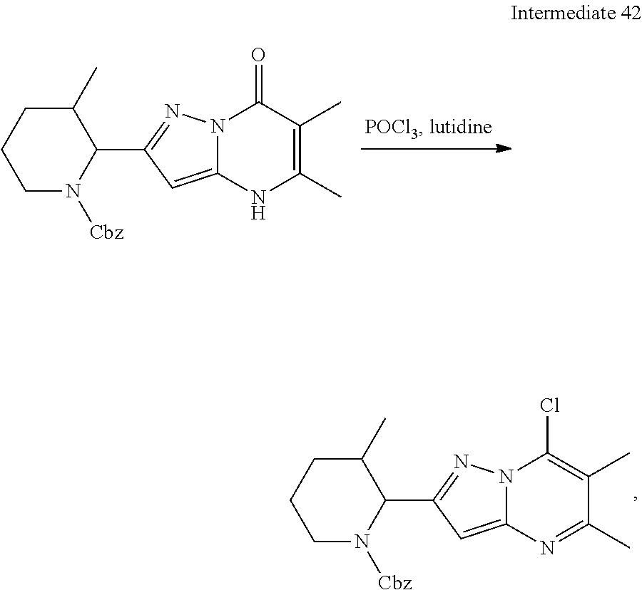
C1CC(C)C(C2=NN3C(=C2)NC(C)=C(C)C3=O)N([Cbz])C1.C1CC(C)C(C2=NN3C(=C2)N=C(C)C(C)=C3Cl)N([Cbz])C1
